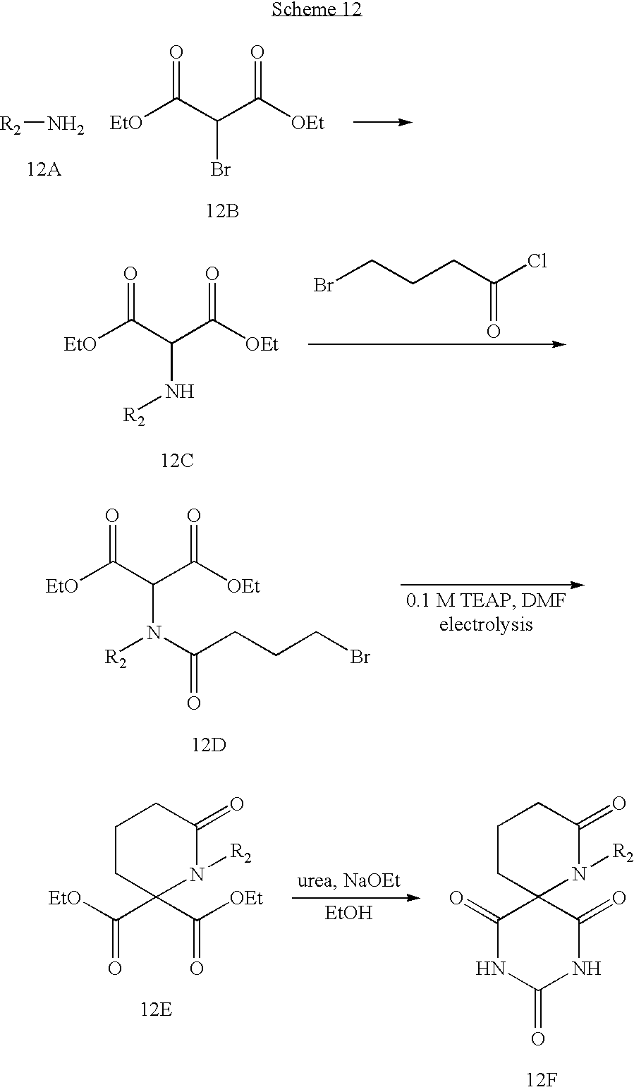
[R2]N.[EtO]C(C(C([OEt])=O)Br)=O.[12B].[EtO]C(C(C([OEt])=O)N[R2])=O.[12C].BrCCCC(Cl)=O.[EtO]C(C(C([OEt])=O)N([R2])C(CCCBr)=O)=O.[12D].[EtO]C(C1(C([OEt])=O)N([R2])C(=O)CCC1)=O.[EtOH].C1CC2(N([R2])C(=O)C1)C(=O)NC(=O)NC2=O.[12F]
